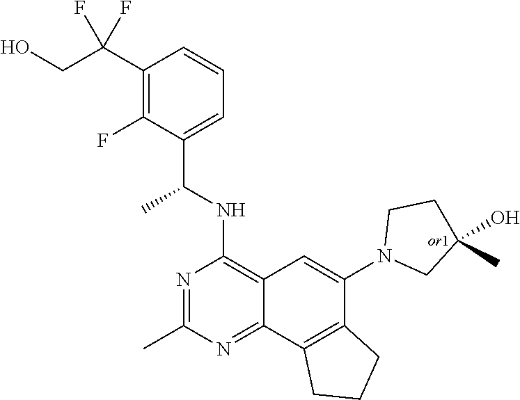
C12=C(NC(C3=CC=CC(C(CO)(F)F)=C3F)C)N=C(C)N=C1C1=C(C(N3CC(C)(O)CC3)=C2)CCC1
